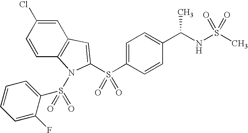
C1=C(S(=O)(C2=CC3=C(N2S(=O)(C2=CC=CC=C2F)=O)C=CC(Cl)=C3)=O)C=CC(C(NS(C)(=O)=O)C)=C1
